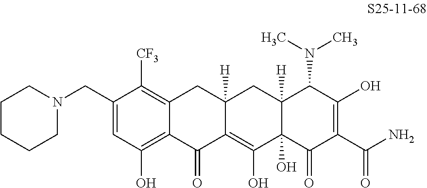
C1(CN2CCCCC2)=CC(O)=C2C(=C1[CF3])CC1([H])C(=C(O)C3(O)C([H])(C1)C(N(C)C)C(O)=C(C(N)=O)C3=O)C2=O
